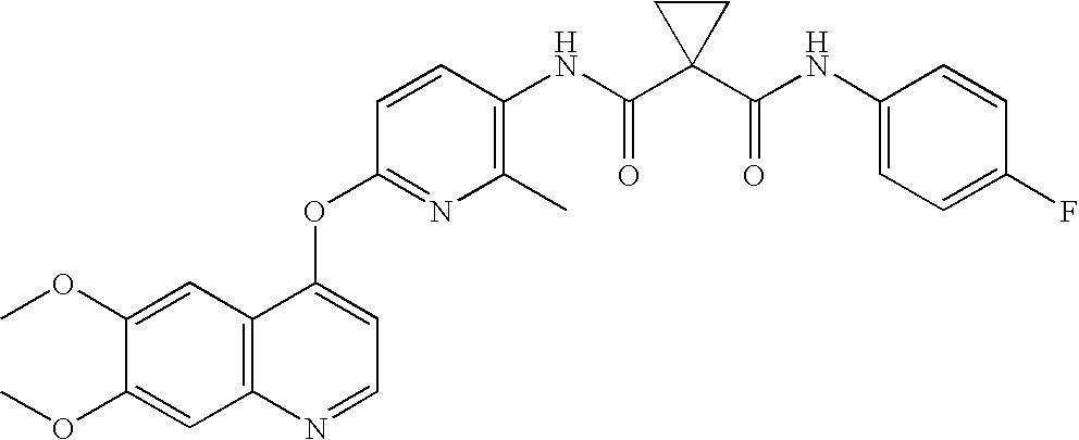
C12=C(C=C(OC)C(OC)=C1)C(OC1=NC(C)=C(NC(C3(C(NC4=CC=C(F)C=C4)=O)CC3)=O)C=C1)=CC=N2
